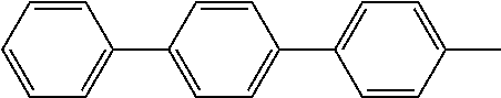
C1=CC=CC=C1C1=CC=C(C2=CC=C(C)C=C2)C=C1
